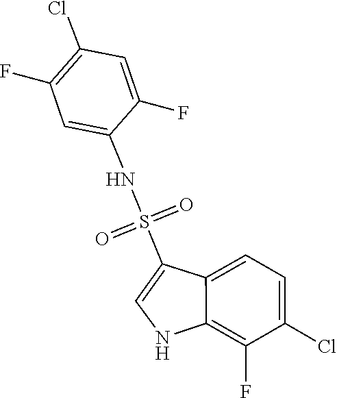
O=S(=O)(NC1=CC(F)=C(Cl)C=C1F)C1=CNC2=C(F)C(Cl)=CC=C12
